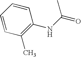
C1(NC(=O)C)=C(C)C=CC=C1
